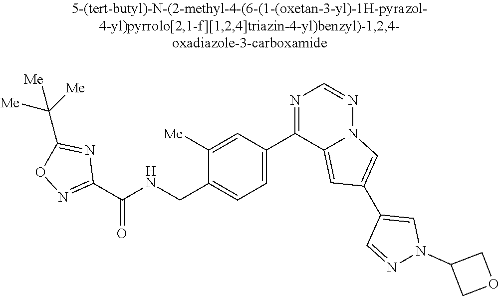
C1(C(NCC2=CC=C(C3=NC=NN4C3=CC(C3=CN(C5COC5)N=C3)=C4)C=C2[Me])=O)=NOC(C([Me])([Me])[Me])=N1
